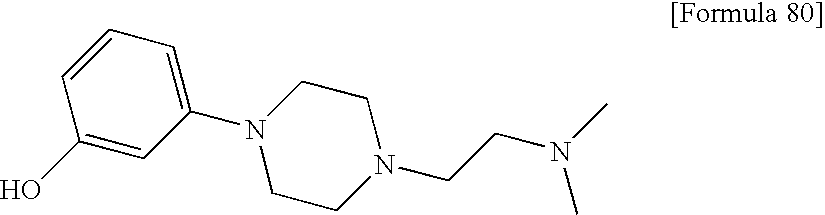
C1(O)=CC(N2CCN(CCN(C)C)CC2)=CC=C1
